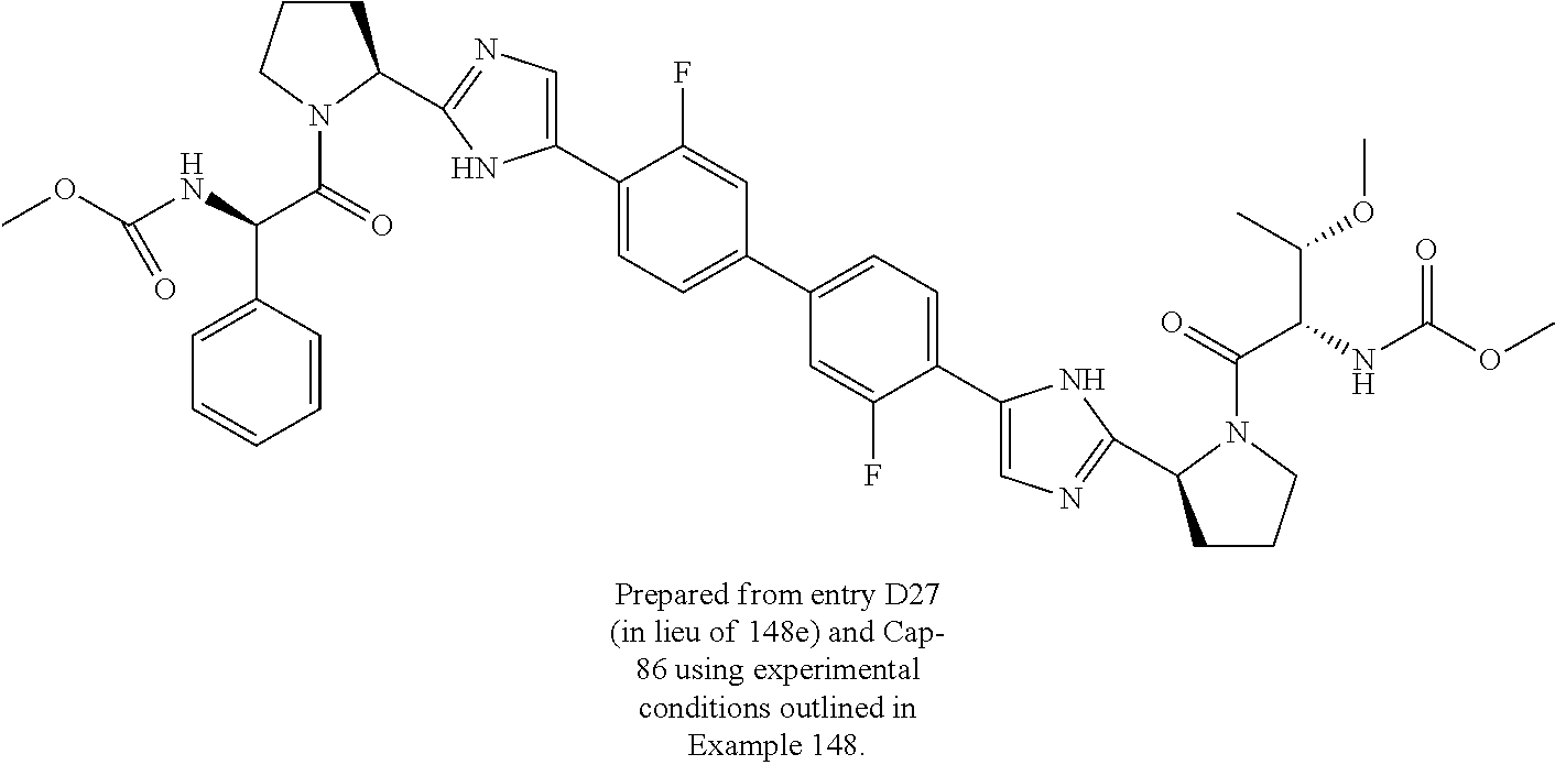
C1CCN(C(=O)C(NC(OC)=O)C2=CC=CC=C2)C1C1=NC=C(C2=CC=C(C3=CC=C(C4=CN=C(C5CCCN5C(=O)C(NC(OC)=O)C(C)OC)N4)C(F)=C3)C=C2F)N1
